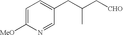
C1=C([MeO])N=CC(CC(C[CHO])C)=C1
